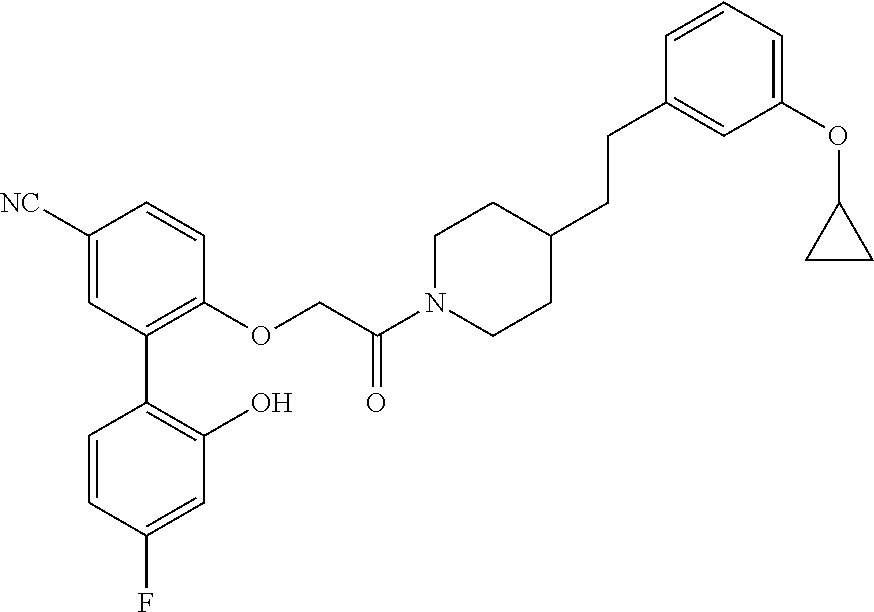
C1([NC])=CC(C2=C(O)C=C(F)C=C2)=C(OCC(N2CCC(CCC3=CC(OC4CC4)=CC=C3)CC2)=O)C=C1
